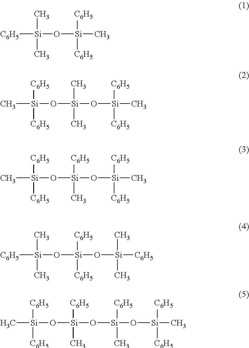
[C6H5][Si](O[Si](C)([C6H5])[C6H5])(C)C.C[Si](O[Si](O[Si](C)([C6H5])[C6H5])(C)C)([C6H5])[C6H5].C[Si](O[Si](O[Si](C)([C6H5])[C6H5])([C6H5])C)([C6H5])[C6H5].[C6H5][Si](O[Si](O[Si]([C6H5])(C)C)([C6H5])[C6H5])(C)C.C[Si](O[Si](O[Si](O[Si](C)([C6H5])[C6H5])([C6H5])C)([C6H5])C)([C6H5])[C6H5]
